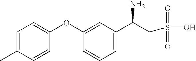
C1=C(C)C=CC(OC2=CC(C(CS(O)(=O)=O)N)=CC=C2)=C1
